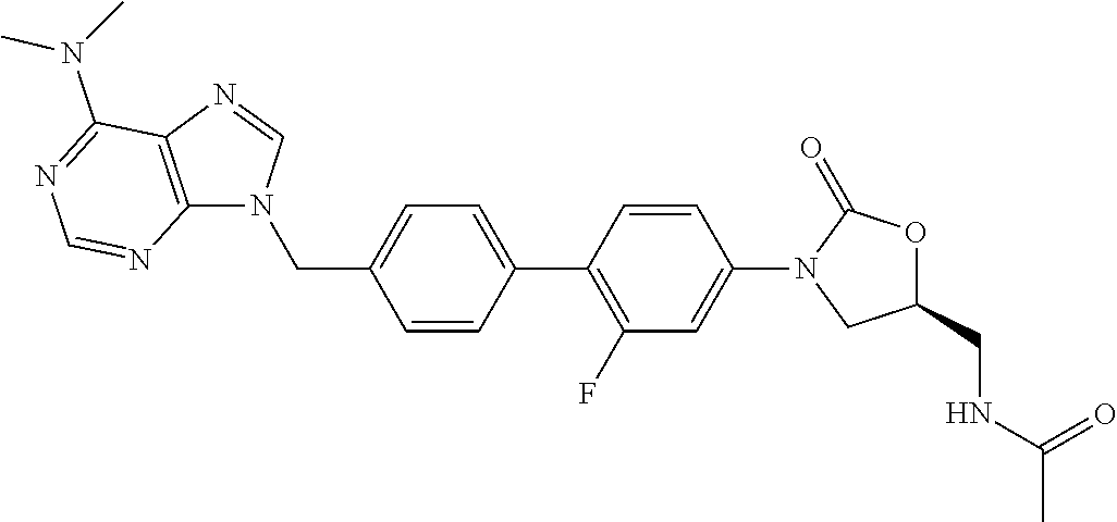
C(C1=CC=C(C2=C(F)C=C(N3CC(CNC(C)=O)OC3=O)C=C2)C=C1)N1C2=C(C(N(C)C)=NC=N2)N=C1
